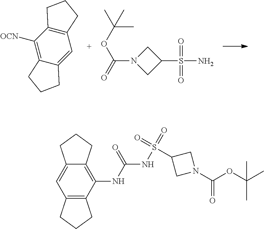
C12=C([OCN])C3=C(C=C1CCC2)CCC3.N1(C(OC(C)(C)C)=O)CC(S(N)(=O)=O)C1.N1(C(OC(C)(C)C)=O)CC(S(NC(NC2=C3C(=CC4=C2CCC4)CCC3)=O)(=O)=O)C1
